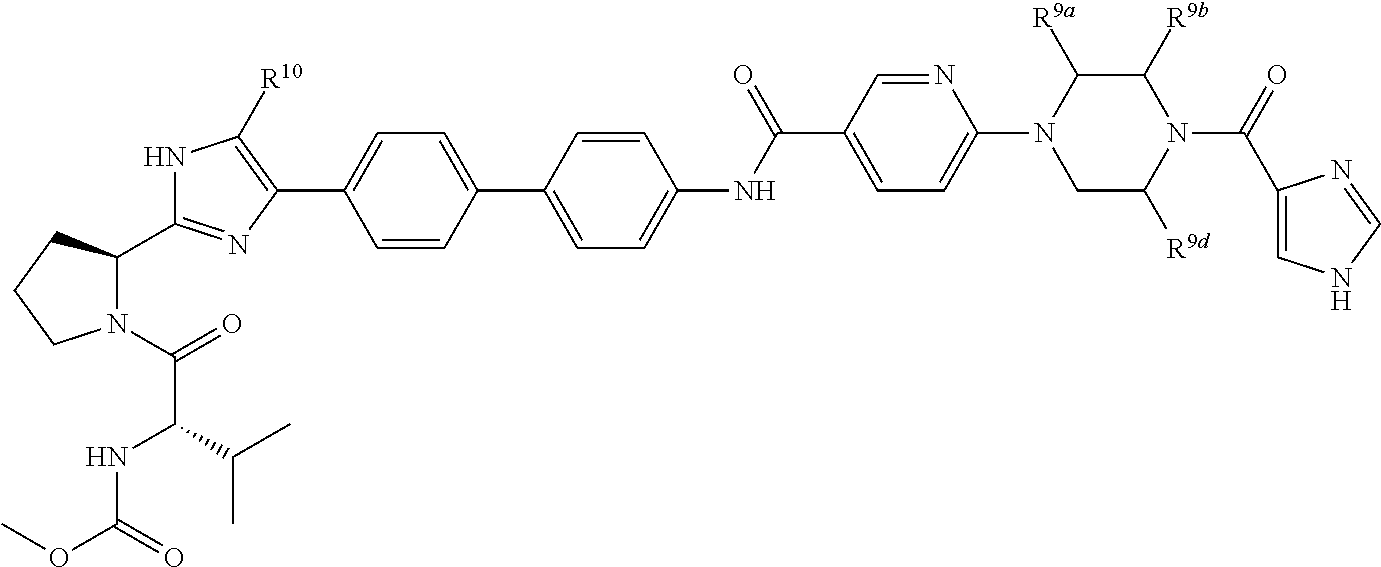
C1=CC(C2=CC=C(NC(C3=CC=C(N4CC([R9d])N(C(=O)C5=CNC=N5)C([R9b])C4[R9a])N=C3)=O)C=C2)=CC=C1C1=C([R10])NC(C2N(C(C(NC(OC)=O)C(C)C)=O)CCC2)=N1
